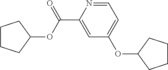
C1CCC(OC(C2=CC(OC3CCCC3)=CC=N2)=O)C1
